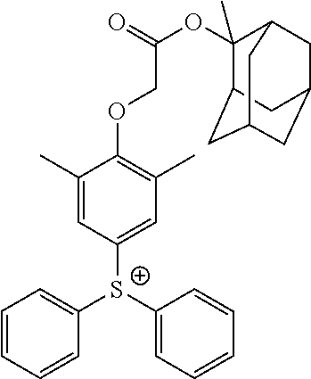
C1(C)=CC([S+](C2=CC=CC=C2)C2=CC=CC=C2)=CC(C)=C1OCC(OC1(C)C2CC3CC(CC1C3)C2)=O
